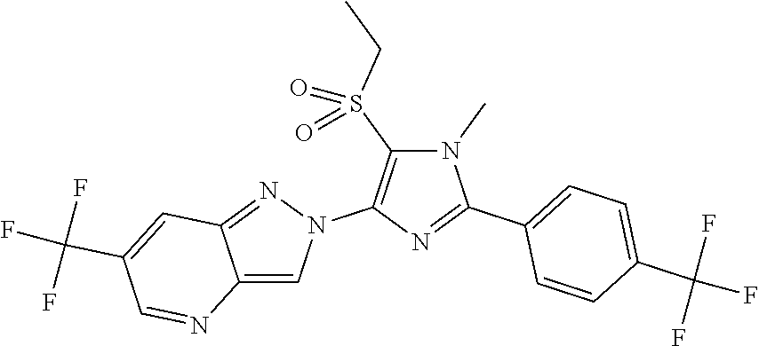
C12=CN(C3=C(S(CC)(=O)=O)N(C)C(C4=CC=C(C(F)(F)F)C=C4)=N3)N=C1C=C(C(F)(F)F)C=N2
